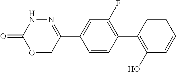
C1(C2=C(F)C=C(C3=NNC(=O)OC3)C=C2)=C(O)C=CC=C1
